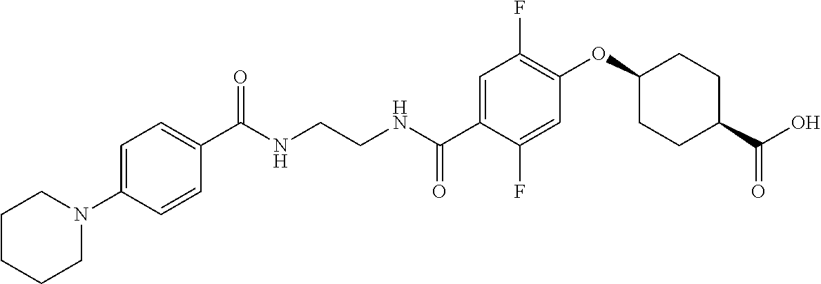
N(CCNC(C1=CC(F)=C(OC2CCC(C(O)=O)CC2)C=C1F)=O)C(=O)C1=CC=C(N2CCCCC2)C=C1
